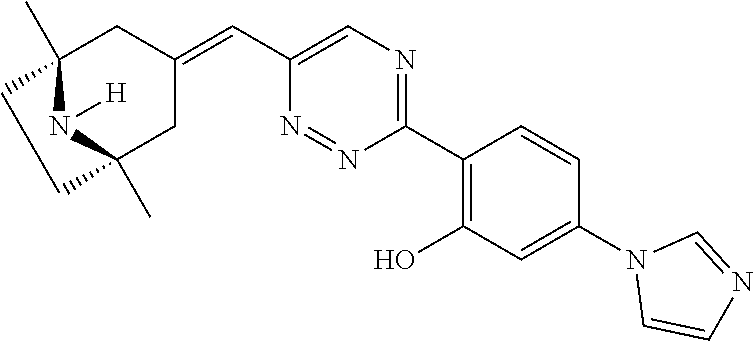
C1(C2=C(O)C=C(N3C=CN=C3)C=C2)=NC=C(C=C2CC3(C)N([H])C(C)(C2)CC3)N=N1
